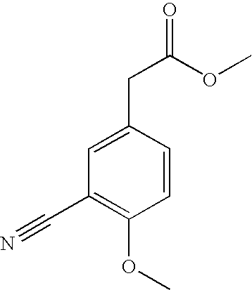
C1=C(CC(OC)=O)C=CC(OC)=C1C#N
